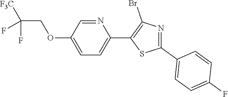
C1(OCC(F)(F)[F3C])=CC=C(C2=C(Br)N=C(C3=CC=C(F)C=C3)S2)N=C1
